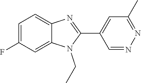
C1=C(F)C=C2C(=C1)N=C(C1=CC(C)=NN=C1)N2CC
